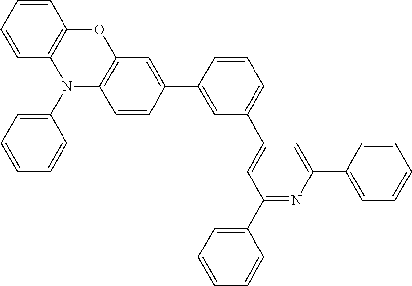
C1(C2=CC(C3=CC(C4=CC=CC=C4)=NC(C4=CC=CC=C4)=C3)=CC=C2)=CC2=C(C=C1)N(C1=CC=CC=C1)C1=C(O2)C=CC=C1
